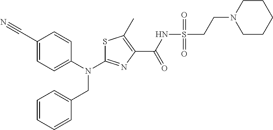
S1C(N(C2=CC=C(C#N)C=C2)CC2=CC=CC=C2)=NC(C(NS(CCN2CCCCC2)(=O)=O)=O)=C1C
